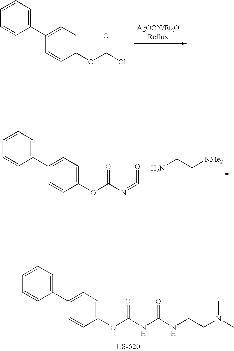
C1(C2=CC=C(OC(NC(=O)NCCN(C)C)=O)C=C2)=CC=CC=C1.C1(C2=CC=C(OC(Cl)=O)C=C2)=CC=CC=C1.NCC[NMe2].C1(C2=CC=C(OC(N=C=O)=O)C=C2)=CC=CC=C1
